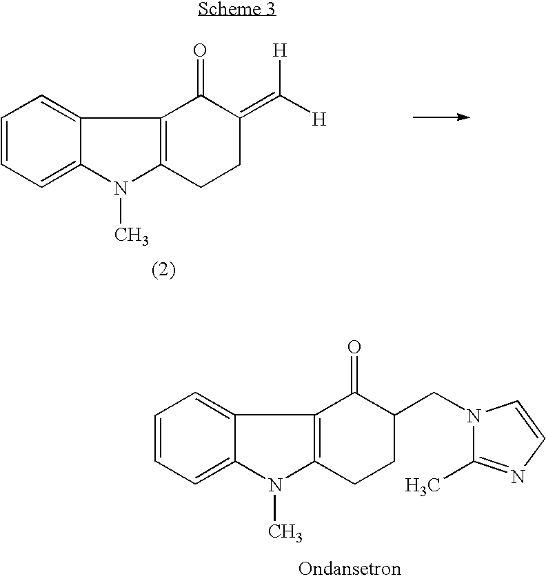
C1=CC=C2C(=C1)C1=C(N2C)CCC(CN2C(C)=NC=C2)C1=O.C1=CC=C2C(=C1)C1=C(N2C)CCC(=C([H])[H])C1=O
